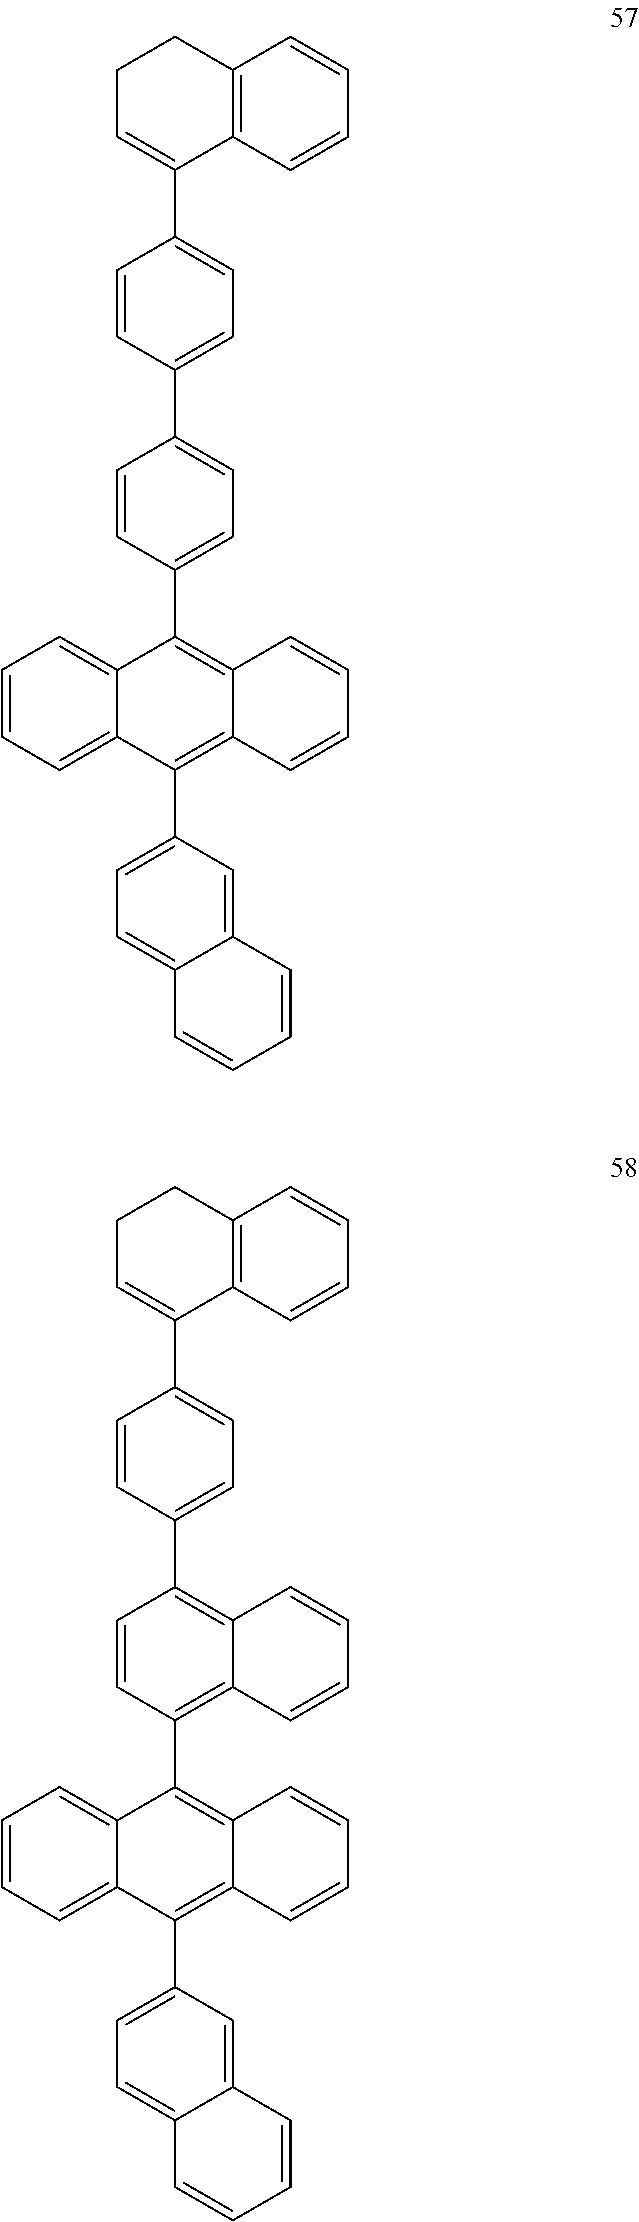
C1(C2=CC=C(C3=CC=C(C4=CCCC5=C4C=CC=C5)C=C3)C=C2)=C2C(=C(C3=CC=C4C(=C3)C=CC=C4)C3=CC=CC=C13)C=CC=C2.C1(C2=C3C(=C(C4=CC=C(C5=CCCC6=C5C=CC=C6)C=C4)C=C2)C=CC=C3)=C2C(=C(C3=CC=C4C(=C3)C=CC=C4)C3=CC=CC=C13)C=CC=C2
